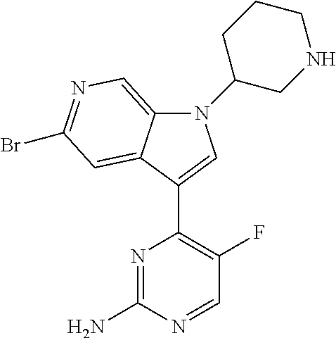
N1=C(N)N=CC(F)=C1C1=CN(C2CNCCC2)C2=CN=C(Br)C=C21
